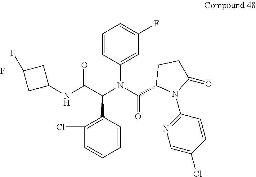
C1(F)=CC=CC(N(C(C2N(C3=NC=C(Cl)C=C3)C(=O)CC2)=O)C(C(NC2CC(F)(F)C2)=O)C2=C(Cl)C=CC=C2)=C1
